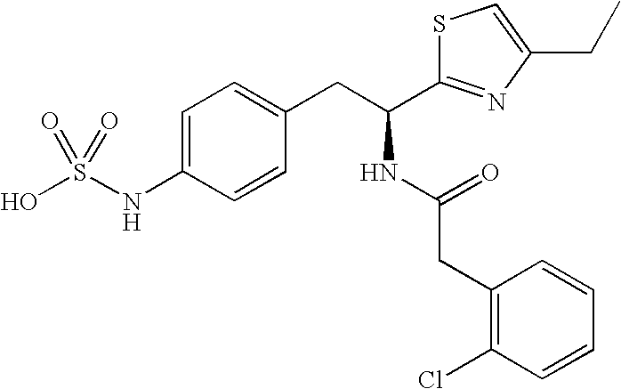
C1=C(NS(O)(=O)=O)C=CC(CC(C2=NC(CC)=CS2)NC(CC2=C(Cl)C=CC=C2)=O)=C1
